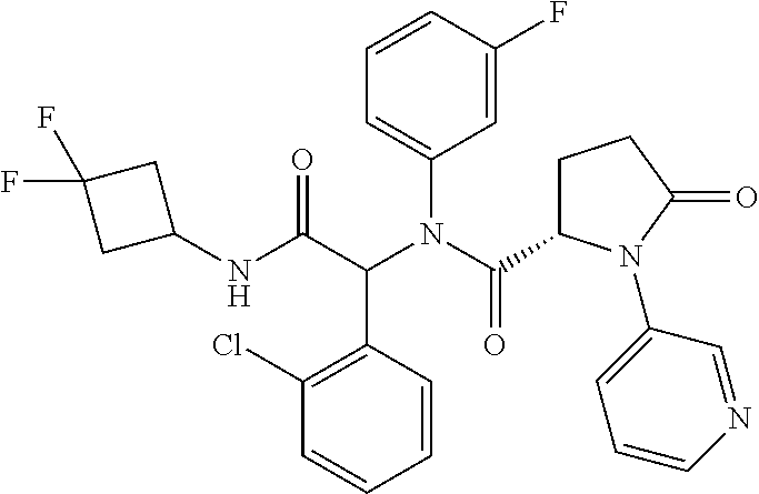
C1=CC(F)=CC(N(C(=O)C2CCC(=O)N2C2=CC=CN=C2)C(C(NC2CC(F)(F)C2)=O)C2=C(Cl)C=CC=C2)=C1
